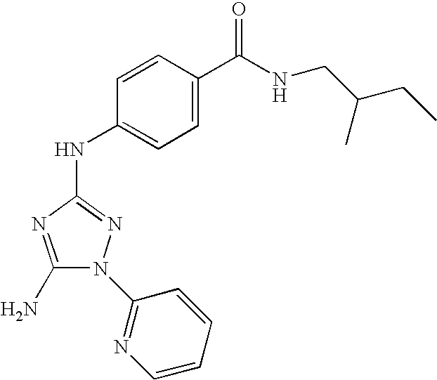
C1(N)=NC(NC2=CC=C(C(NCC(CC)C)=O)C=C2)=NN1C1=NC=CC=C1
